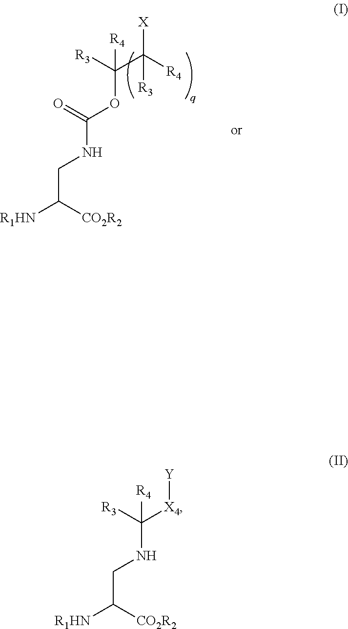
[R3]C([X4][Y])(NCC([R1HN])[CO2R2])[R4].[R3]C(C([R4])([X])[R3])(OC(NCC([R1HN])[CO2R2])=O)[R4]
